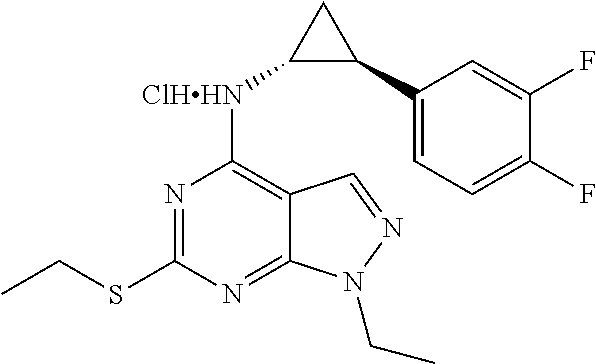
N1=C(SCC)N=C2C(=C1[ClHHN]C1C(C3=CC=C(F)C(F)=C3)C1)C=NN2CC
